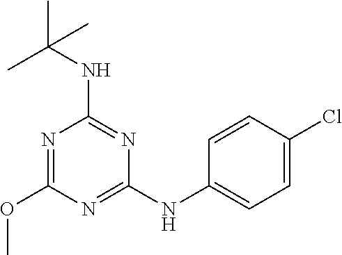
N1=C(NC2=CC=C(Cl)C=C2)N=C(NC(C)(C)C)N=C1OC
